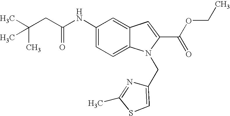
C1(NC(CC(C)(C)C)=O)=CC=C2C(=C1)C=C(C(OCC)=O)N2CC1=CSC(C)=N1
